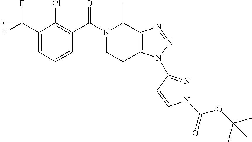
C12=C(C(C)N(C(C3=C(Cl)C(C(F)(F)F)=CC=C3)=O)CC1)N=NN2C1=NN(C(=O)OC(C)(C)C)C=C1
